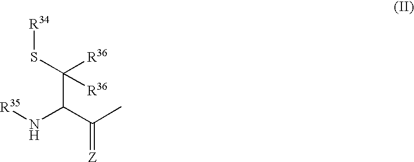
C(C(C(C)=[Z])N[R35])([R36])(S[R34])[R36]
